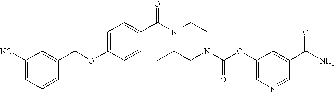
C(N1C(C)CN(C(=O)OC2=CN=CC(C(=O)N)=C2)CC1)(=O)C1=CC=C(OCC2=CC([NC])=CC=C2)C=C1
